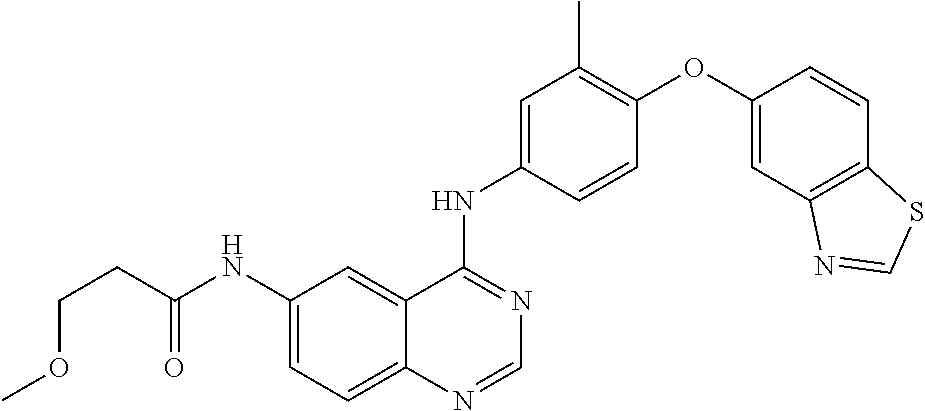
C1=C(NC(CCOC)=O)C=C2C(=C1)N=CN=C2NC1=CC(C)=C(OC2=CC3=C(C=C2)SC=N3)C=C1
